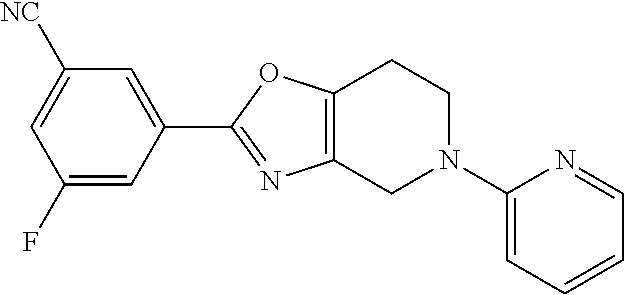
C1(C2=NC3=C(O2)CCN(C2=CC=CC=N2)C3)=CC([NC])=CC(F)=C1
